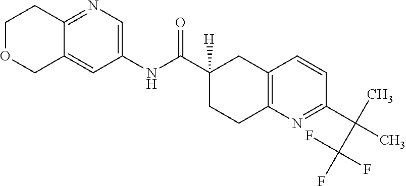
C1(NC(C2([H])CCC3=C(C2)C=CC(C(C)(C)C(F)(F)F)=N3)=O)=CN=C2C(=C1)COCC2
